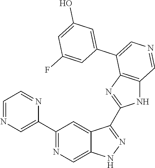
C1(C2=CN=CC=N2)=NC=C2C(=C1)C(C1=NC3=C(N1)C=NC=C3C1=CC(O)=CC(F)=C1)=NN2
